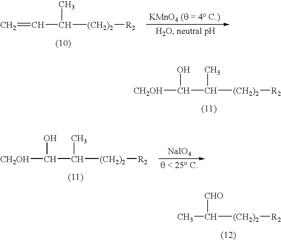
C=CC([(CH2)2][R2])C.[CH2OH]C(C([(CH2)2][R2])C)O.[CH2OH]C(C([(CH2)2][R2])C)O.[NaIO4].CC([(CH2)2][R2])[CHO]
